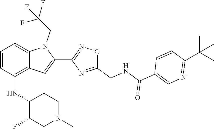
C1(C2=CC3=C(NC4C(F)CN(C)CC4)C=CC=C3N2CC(F)(F)F)=NOC(CNC(C2=CN=C(C(C)(C)C)C=C2)=O)=N1
